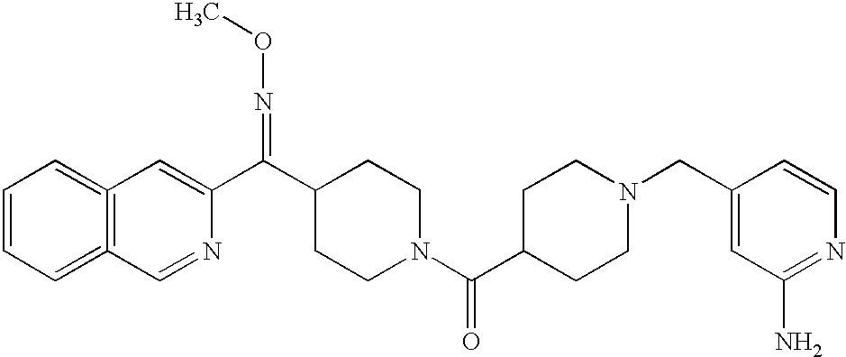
C12=C(=CC=CC=1)C=NC(C(=NOC)C1CCN(C(=O)C3CCN(CC4=CC(N)=NC=C4)CC3)CC1)=C2
